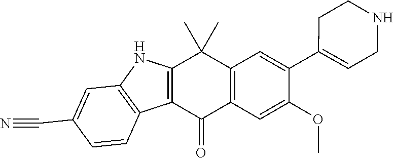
C12=C(C=C(OC)C(C3=CCNCC3)=C1)C(=O)C1=C(C2(C)C)NC2=C1C=CC(C#N)=C2
